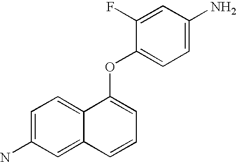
C1=C(N)C=C2C(=C1)C(OC1=CC=C(N)C=C1F)=CC=C2
